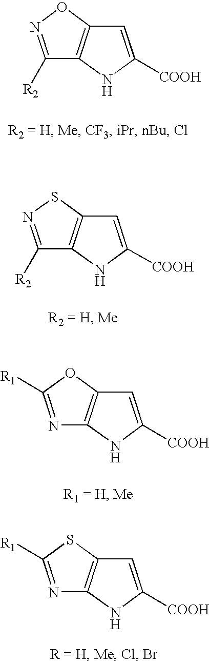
C1([R2])=NOC2=C1NC([COOH])=C2.C1([R2])=NSC2=C1NC([COOH])=C2.N1=C([R1])OC2=C1NC([COOH])=C2.N1=C([R1])SC2=C1NC([COOH])=C2
